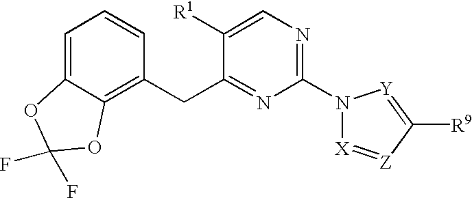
N1(C2=NC=C([R1])C(CC3=C4C(=CC=C3)OC(F)(F)O4)=N2)[X]=[Z]C([R9])=[Y]1
